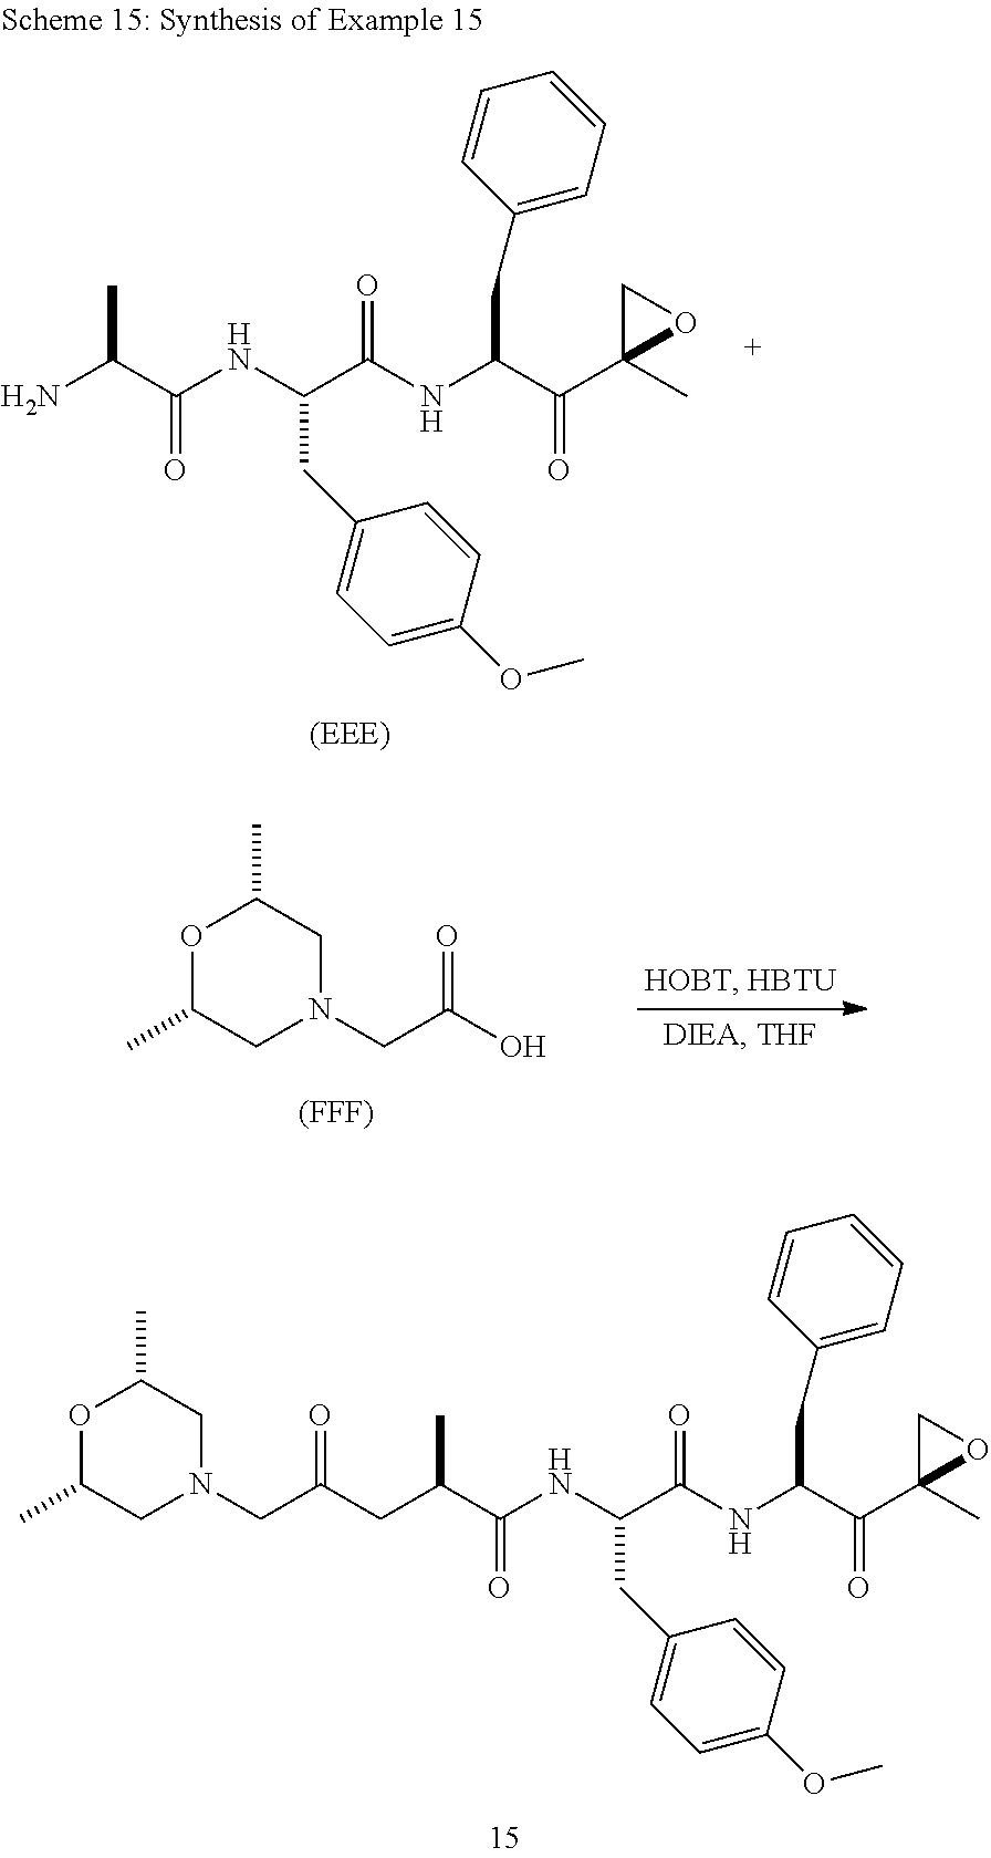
C(C(C(NC(C(NC(C(=O)C1(C)CO1)CC1=CC=CC=C1)=O)CC1=CC=C(OC)C=C1)=O)C)C(=O)CN1CC(C)OC(C)C1.NC(C(NC(C(NC(C(=O)C1(C)CO1)CC1=CC=CC=C1)=O)CC1=CC=C(OC)C=C1)=O)C.C1N(CC(O)=O)CC(C)OC1C.[(FFF)]
